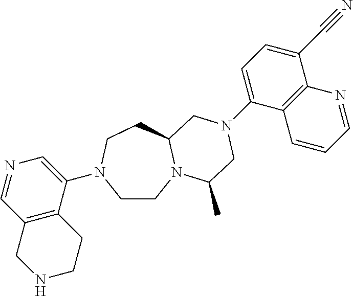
C1CN2C(CCN1C1=CN=CC3=C1CCNC3)CN(C1=CC=C(C#N)C3=C1C=CC=N3)CC2C
